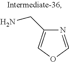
N1=COC=C1CN
